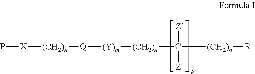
P[X][(CH2)n][Q][(Y)m][(CH2)n]C([(CH2)n][R])([Z])[Z]
